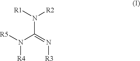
[R1]N([R2])C(=N[R3])N([R5])[R4]
